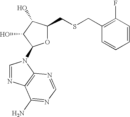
O1C(CSCC2=C(F)C=CC=C2)C(O)C(O)C1N1C=NC2=C1N=CN=C2N
